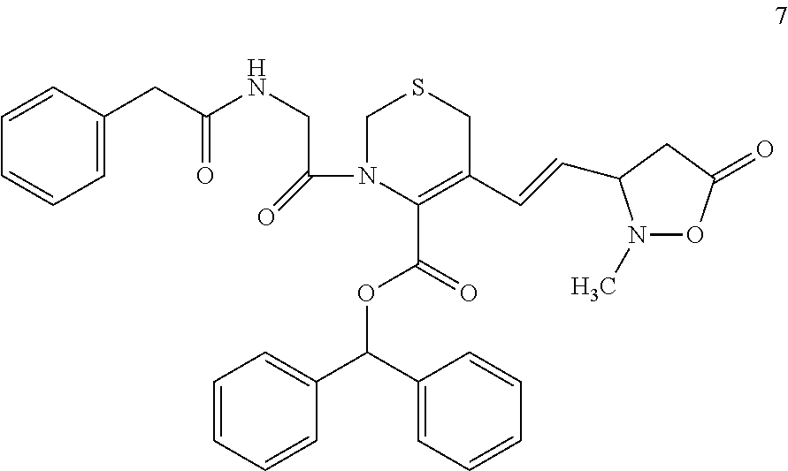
C1=CC=CC=C1CC(NCC(N1CSCC(C=CC2N(C)OC(=O)C2)=C1C(=O)OC(C1=CC=CC=C1)C1=CC=CC=C1)=O)=O
